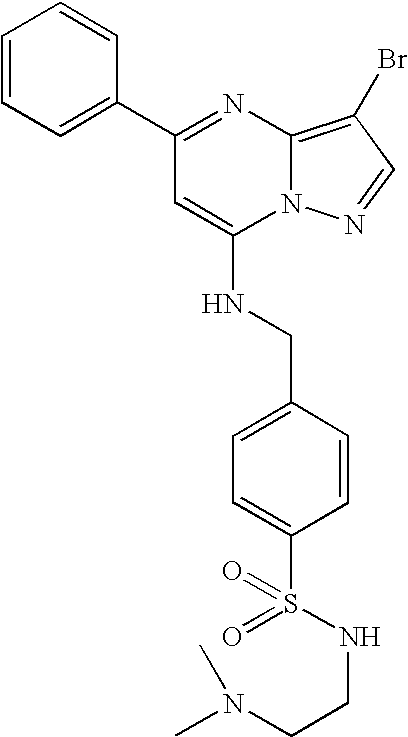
C1=CC=C(C2=NC3=C(Br)C=NN3C(NCC3=CC=C(S(NCCN(C)C)(=O)=O)C=C3)=C2)C=C1
